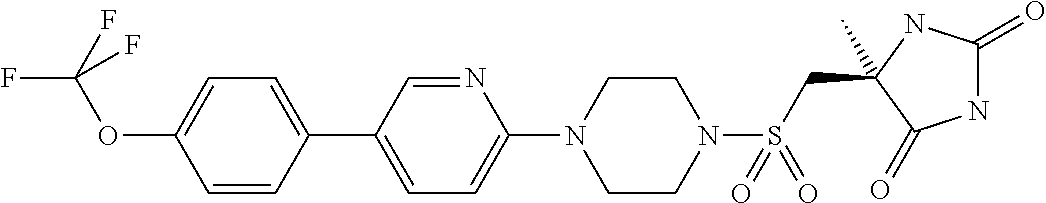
CC1(CS(N2CCN(C3=CC=C(C4=CC=C(OC(F)(F)F)C=C4)C=N3)CC2)(=O)=O)NC(=O)NC1=O
